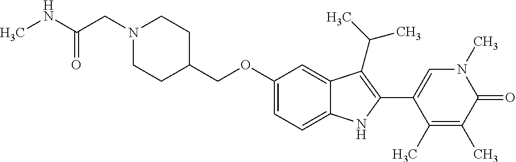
C(OC1=CC=C2C(=C1)C(C(C)C)=C(C1=CN(C)C(=O)C(C)=C1C)N2)C1CCN(CC(NC)=O)CC1
